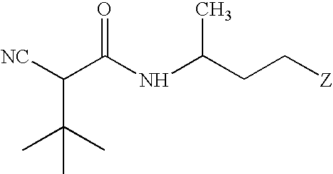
[NC]C(C(NC(CC[Z])C)=O)C(C)(C)C
